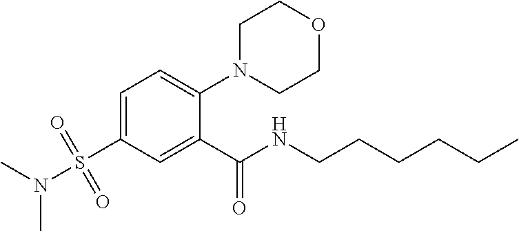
C1=C(S(N(C)C)(=O)=O)C=C(C(NCCCCCC)=O)C(N2CCOCC2)=C1
